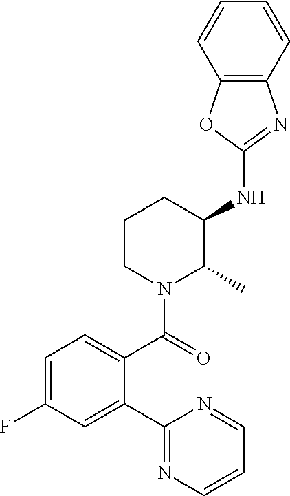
C1CN(C(=O)C2=CC=C(F)C=C2C2=NC=CC=N2)C(C)C(NC2=NC3=C(O2)C=CC=C3)C1
